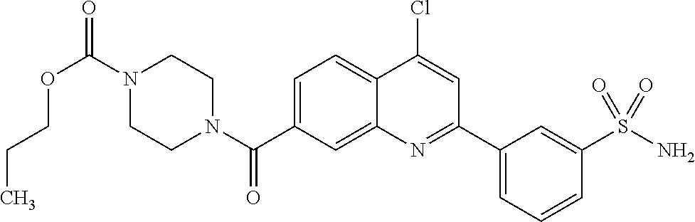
N1(C(OCCC)=O)CCN(C(=O)C2=CC=C3C(=C2)N=C(C2=CC=CC(S(N)(=O)=O)=C2)C=C3Cl)CC1
